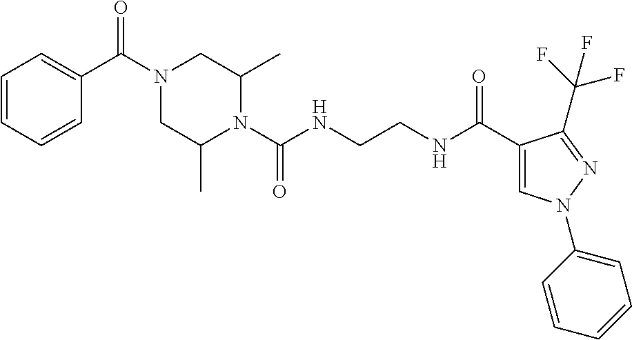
C1(C(N2CC(C)N(C(NCCNC(C3=CN(C4=CC=CC=C4)N=C3C(F)(F)F)=O)=O)C(C)C2)=O)=CC=CC=C1
